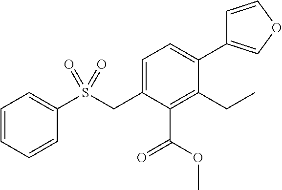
C1=CC=CC(S(CC2=CC=C(C3=COC=C3)C(CC)=C2C(OC)=O)(=O)=O)=C1
